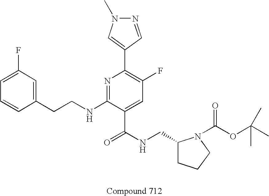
C1=CC(CCNC2=NC(C3=CN(C)N=C3)=C(F)C=C2C(NCC2CCCN2C(OC(C)(C)C)=O)=O)=CC(F)=C1
